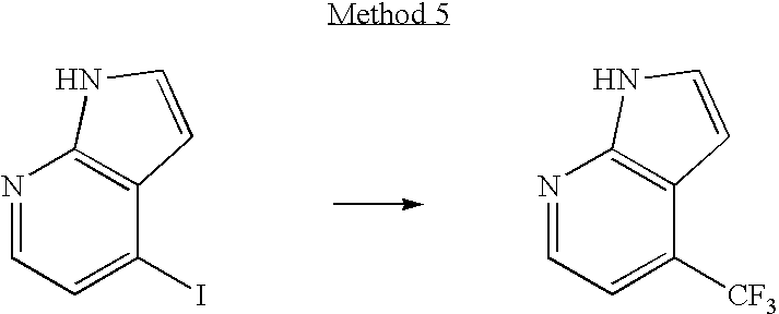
N1=CC=C(I)C2=C1NC=C2.N1=CC=C([CF3])C2=C1NC=C2
